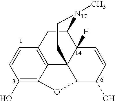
C1(O)=C2C3=C(C=C1)CC1C4([H])C3(CCN1C)C(C(O)C=C4)O2
